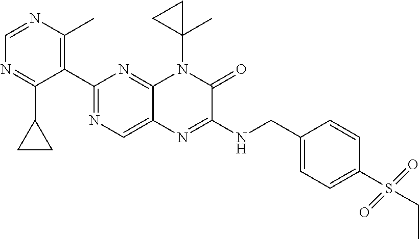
C1(C2=NC=C3C(=N2)N(C2(C)CC2)C(=O)C(NCC2=CC=C(S(CC)(=O)=O)C=C2)=N3)=C(C)N=CN=C1C1CC1
